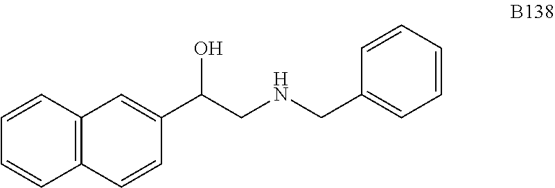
C1(CNCC(C2=CC3=C(C=CC=C3)C=C2)O)=CC=CC=C1
